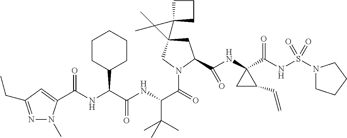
C1C(C(NC2(C(NS(N3CCCC3)(=O)=O)=O)CC2C=C)=O)N(C(C(NC(C(NC(=O)C2=CC(CC)=NN2C)C2CCCCC2)=O)C(C)(C)C)=O)CC12C1(CCC1)C2(C)C
